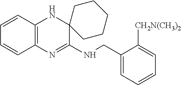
C1=CC2=C(C=C1)N=C(NCC1=CC=CC=C1[CH2N(CH3)2])C1(N2)CCCCC1
